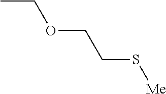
CCOCCS[Me]
